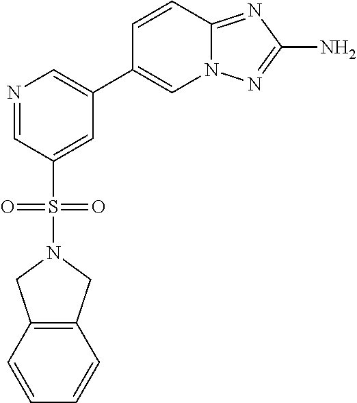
N1=CC(S(=O)(=O)N2CC3=C(C2)C=CC=C3)=CC(C2=CN3C(=NC(N)=N3)C=C2)=C1
